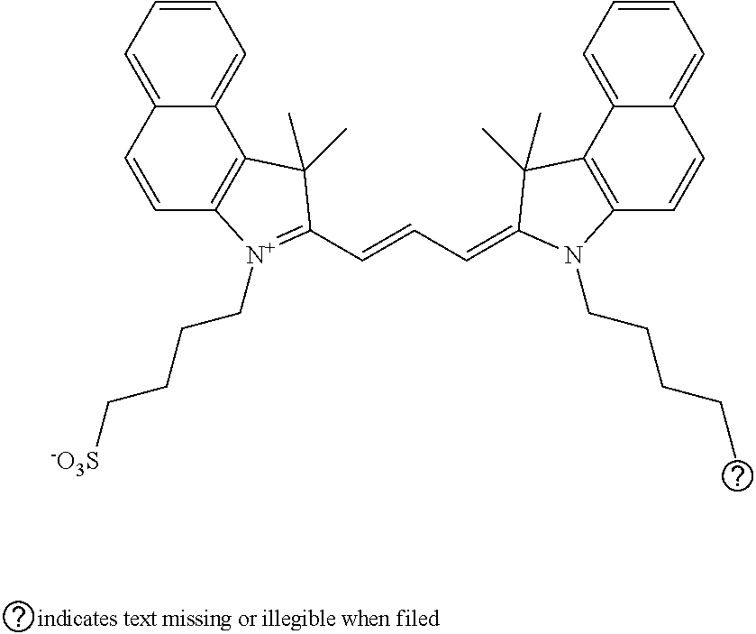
C1=CC2=C(C(C)(C)C(C=CC=C3C(C)(C)C4=C(C=CC5=CC=CC=C54)N3CCCCC)=[N+]2CCCC[-O3S])C2=CC=CC=C12
